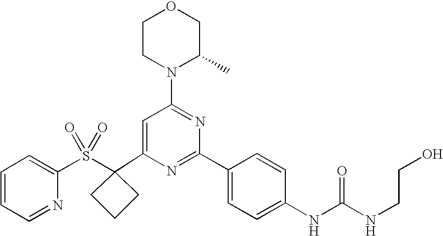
C1(C2(S(C3=CC=CC=N3)(=O)=O)CCC2)=CC(N2C(C)COCC2)=NC(C2=CC=C(NC(=O)NCCO)C=C2)=N1
